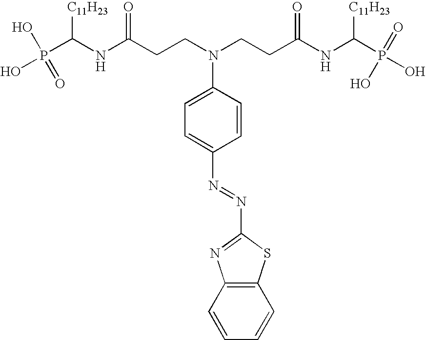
P(C(NC(CCN(CCC(NC(P(O)(=O)O)[C11H23])=O)C1=CC=C(N=NC2=NC3=C(S2)C=CC=C3)C=C1)=O)[C11H23])(O)(O)=O
